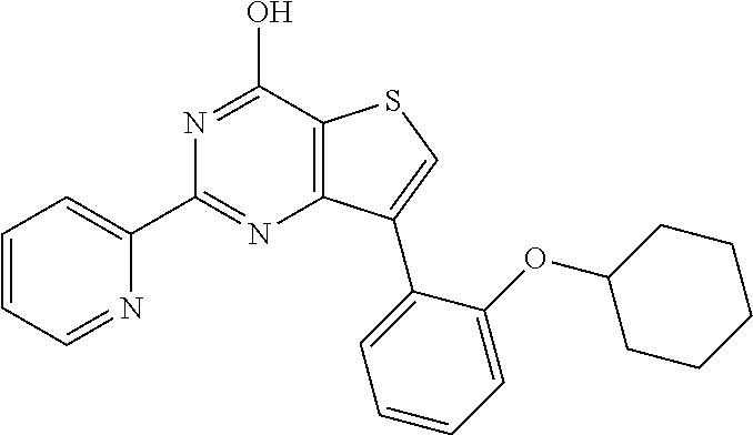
C12=C(C(O)=NC(C3=CC=CC=N3)=N1)SC=C2C1=CC=CC=C1OC1CCCCC1
